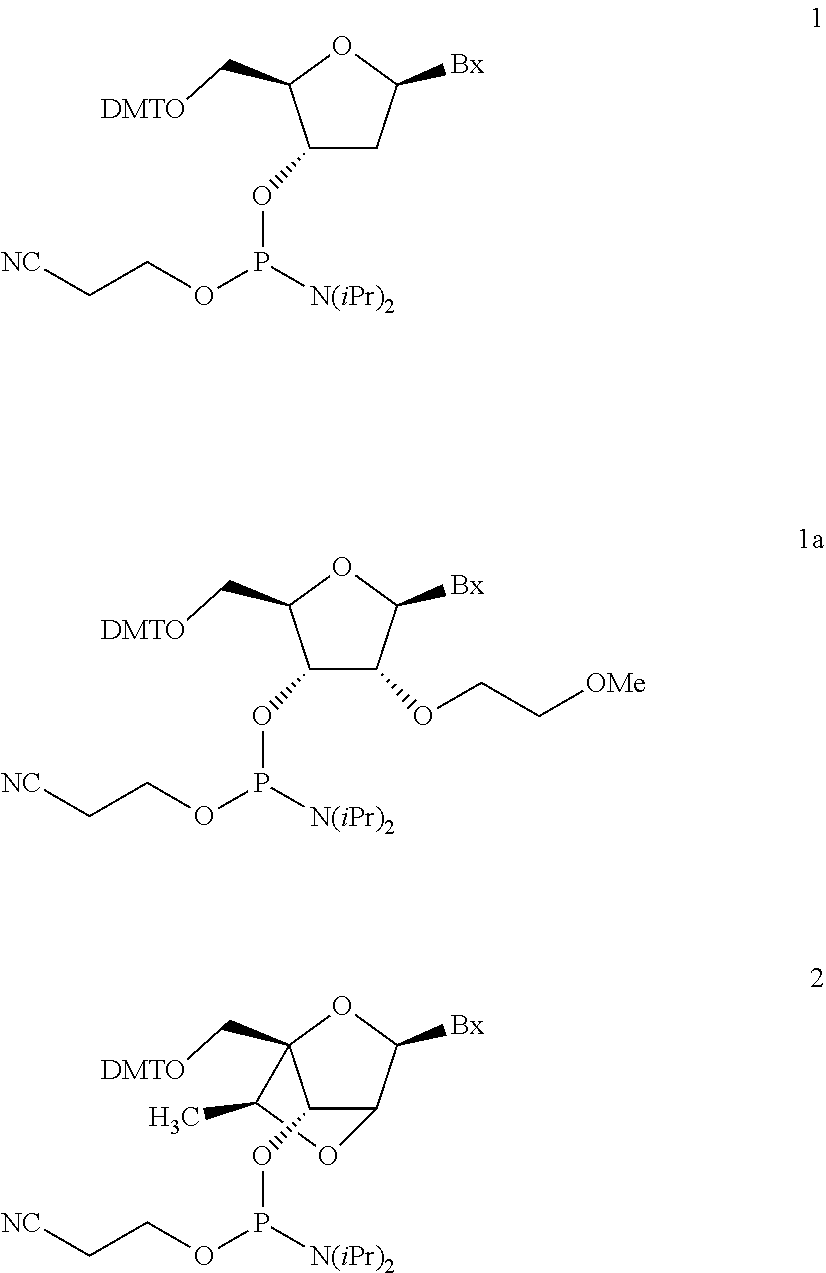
[NC]CCOP([N(iPr)2])OC1CC([Bx])OC1C[DMTO].[NC]CCOP([N(iPr)2])OC1C(OCC[OMe])C([Bx])OC1C[DMTO].[NC]CCOP([N(iPr)2])OC1C2C([Bx])OC1(C[DMTO])C(C)O2
